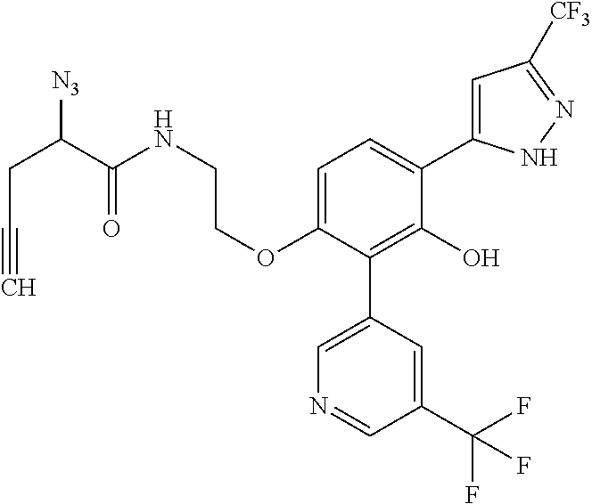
C1(OCCNC(=O)C([N3])CC#C)=CC=C(C2=CC([CF3])=NN2)C(O)=C1C1=CN=CC(C(F)(F)F)=C1
